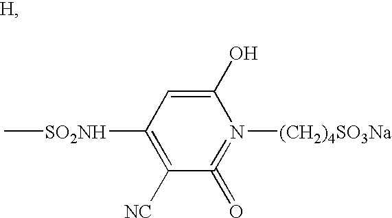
C1([SO2NH]C)=C([NC])C(=O)=N([(CH2)4SO3Na])C(O)=C1
